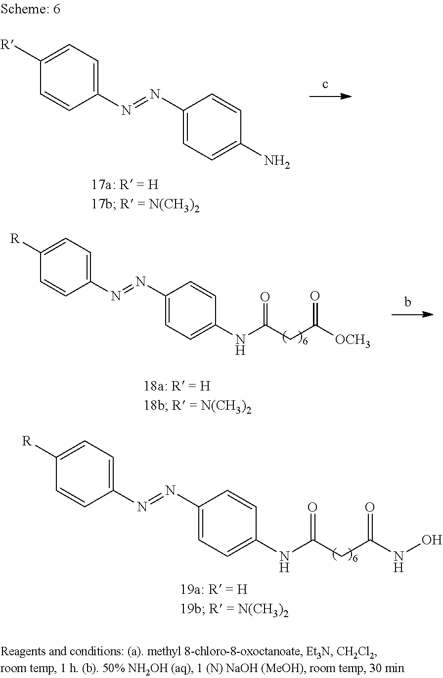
C1(N=NC2=CC=C(NC(CC(=O)[OCH3])=O)C=C2)=CC=C([R])C=C1.C1(N=NC2=CC=C(N)C=C2)=CC=C([R])C=C1.C1(N=NC2=CC=C(NC(CC(=O)NO)=O)C=C2)=CC=C([R])C=C1
